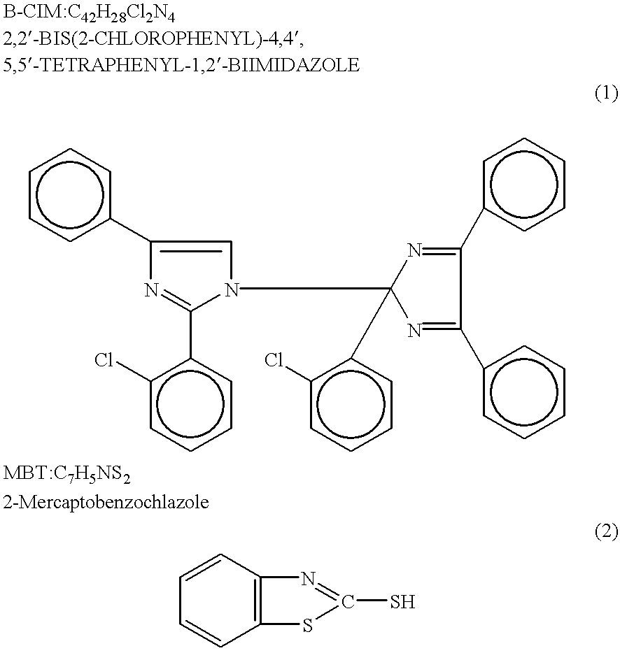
[B-CIM:C42H28Cl2N4].c1ccc(C2=CN(C3(c4c(Cl)cccc4)N=C(c4ccccc4)C(c4ccccc4)=N3)C(c3c(Cl)cccc3)=N2)cc1.C1=CC2=C(C=C1)SC(S)=N2
